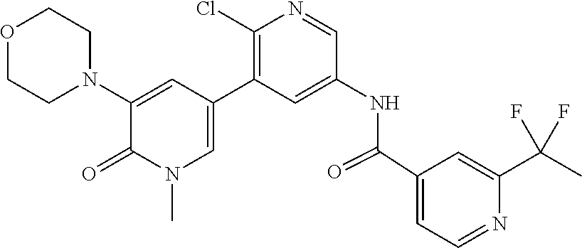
O1CCN(C2=CC(C3=C(Cl)N=CC(NC(C4=CC=NC(C(C)(F)F)=C4)=O)=C3)=CN(C)C2=O)CC1
